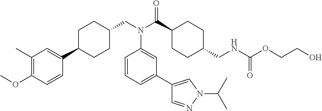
C1(C)=C(OC)C=CC(C2CCC(CN(C(C3CCC(CNC(OCCO)=O)CC3)=O)C3=CC(C4=CN(C(C)C)N=C4)=CC=C3)CC2)=C1
